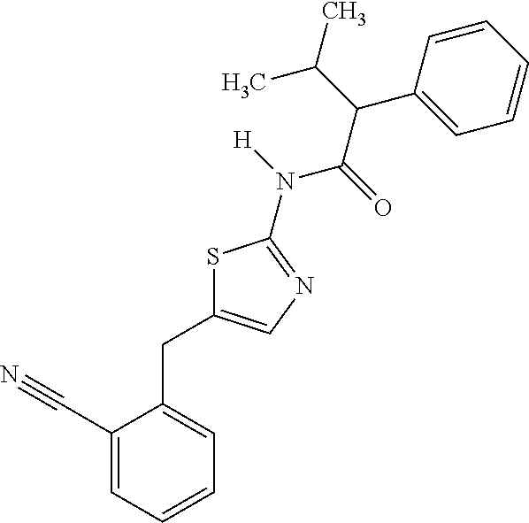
C1(C#N)=CC=CC=C1CC1=CN=C(N(C(C(C(C)C)C2=CC=CC=C2)=O)[H])S1
